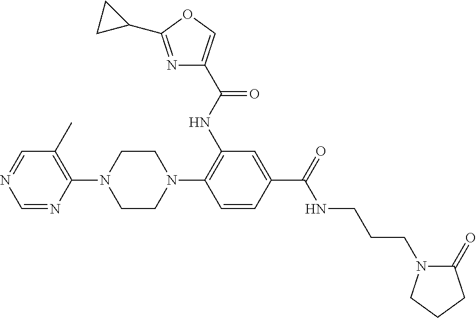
C1=NC=NC(N2CCN(C3=C(NC(C4=COC(C5CC5)=N4)=O)C=C(C(=O)NCCCN4C(=O)CCC4)C=C3)CC2)=C1C
